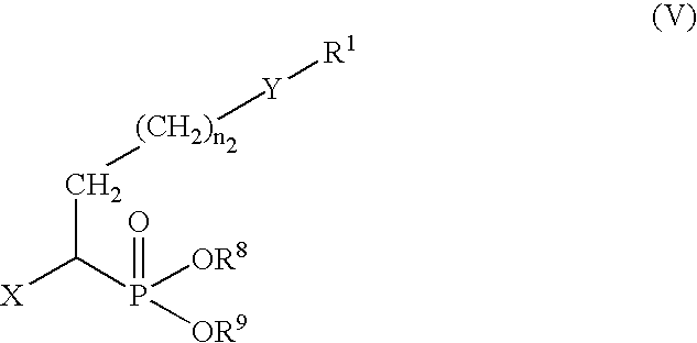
[(CH2)n]([Y][R1])CC([X])P(=O)([OR8])[OR9]
